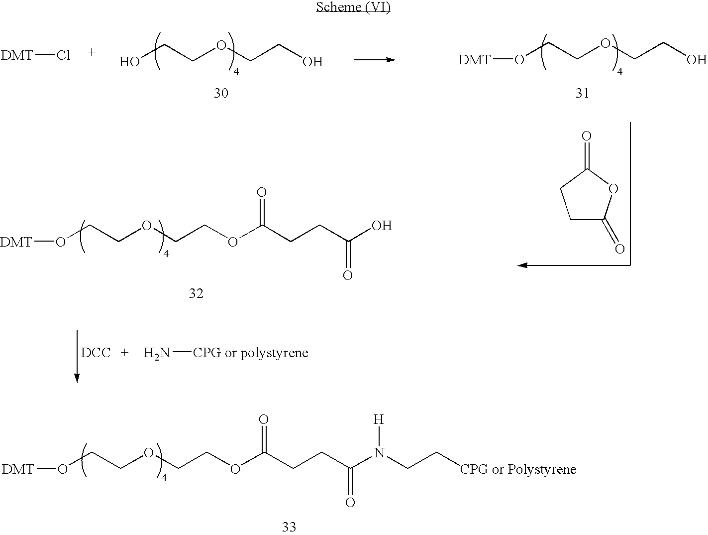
[DMT]OCCOCCOC(CCC(N(CC[CPG or Polystyrene])[H])=O)=O.OCCOCCO.[DMT]OCCOCCO.[DMT]OCCOCCOC(CCC(=O)O)=O.N[CPG or polystyrene].[DCC].[DMT]Cl.C1C(=O)OC(=O)C1
